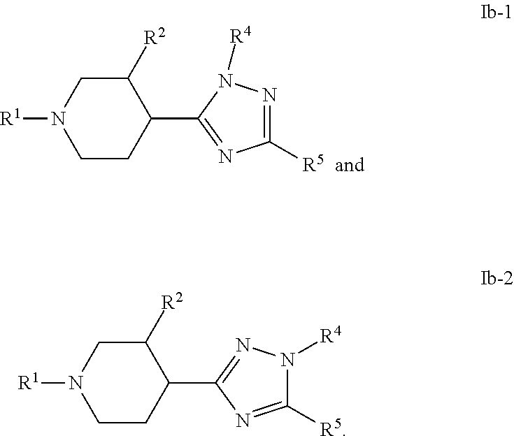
C1CC(C2=NC([R5])=NN2[R4])C([R2])CN1[R1].C1CC(C2=NN([R4])C([R5])=N2)C([R2])CN1[R1]
